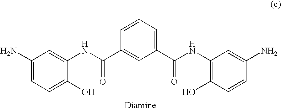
C1=CC(C(NC2=CC(N)=CC=C2O)=O)=CC(C(NC2=C(O)C=CC(N)=C2)=O)=C1
